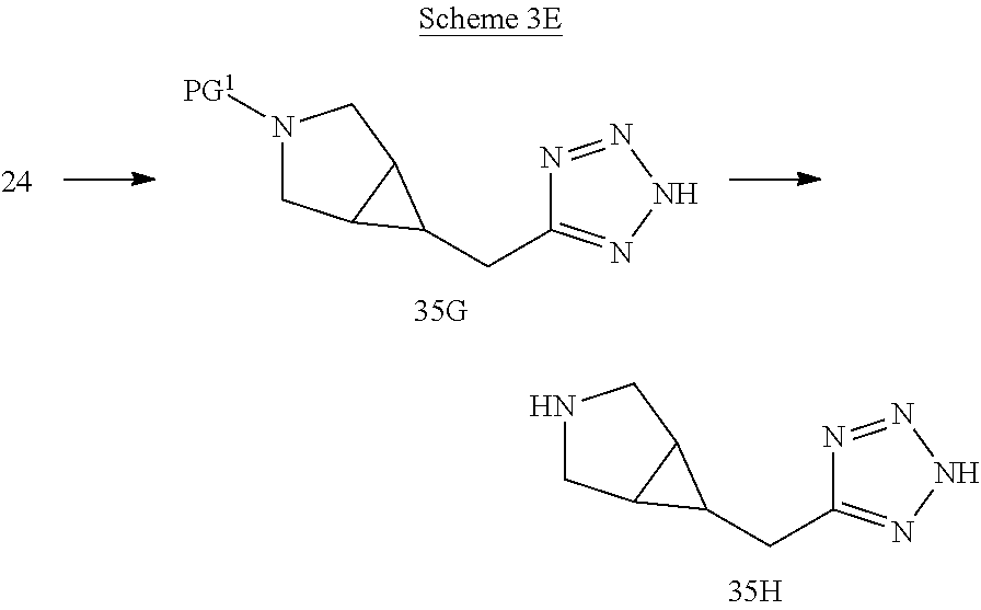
N1CC2C(C1)C2CC1=NNN=N1.N1([PG1])CC2C(C1)C2CC1=NNN=N1
